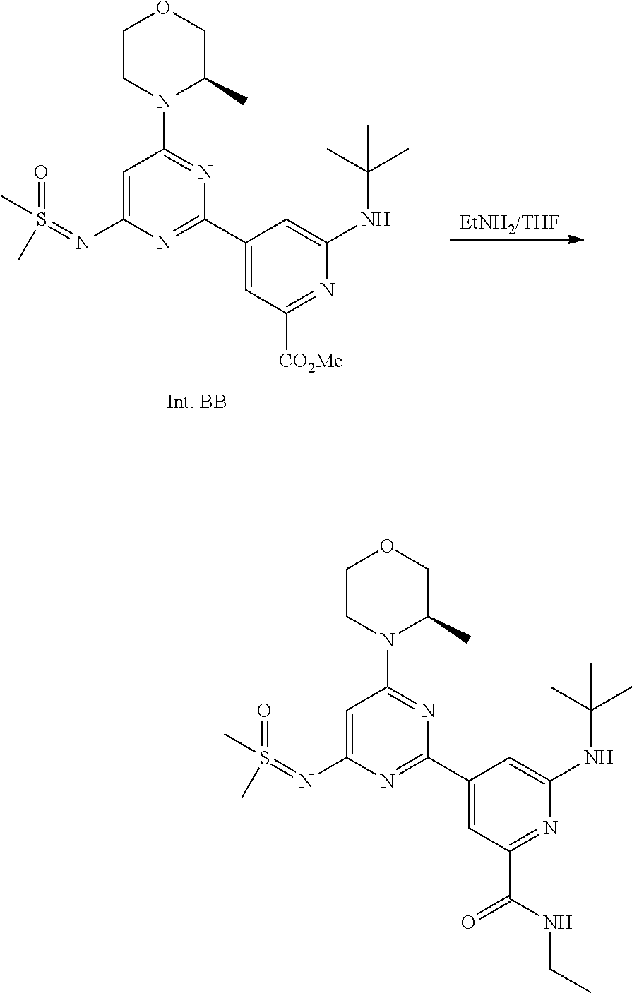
[EtNH2/THF].S(C)(=O)(C)=NC1=CC(N2CCOCC2C)=NC(C2=CC([CO2Me])=NC(NC(C)(C)C)=C2)=N1.S(C)(=O)(C)=NC1=CC(N2CCOCC2C)=NC(C2=CC(C(NCC)=O)=NC(NC(C)(C)C)=C2)=N1
